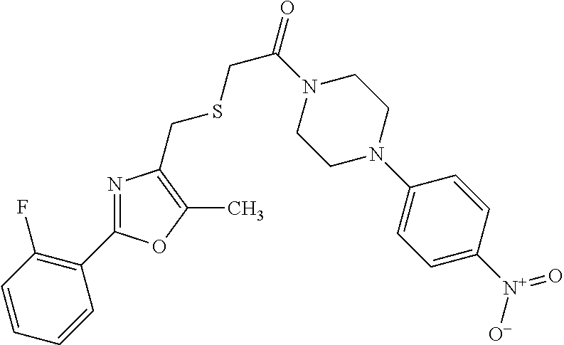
C1=CC(F)=C(C2=NC(CSCC(=O)N3CCN(C4=CC=C([N+](=O)[O-])C=C4)CC3)=C(C)O2)C=C1
